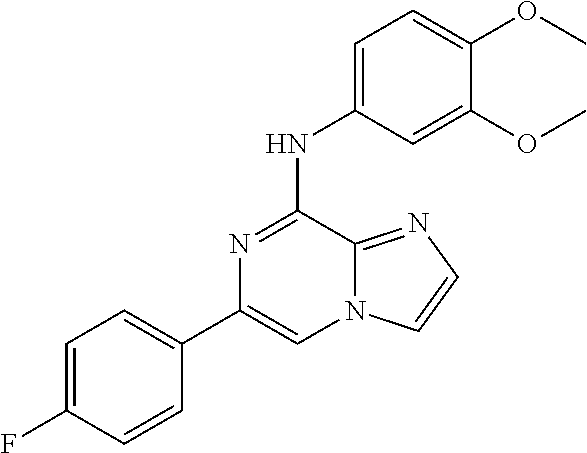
C1=C(F)C=CC(C2=CN3C(=NC=C3)C(NC3=CC=C(OC)C(OC)=C3)=N2)=C1
